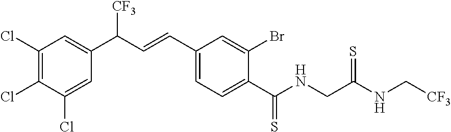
C1(Cl)=C(Cl)C(Cl)=CC(C(C=CC2=CC=C(C(NCC(=S)NC[CF3])=S)C(Br)=C2)[CF3])=C1
